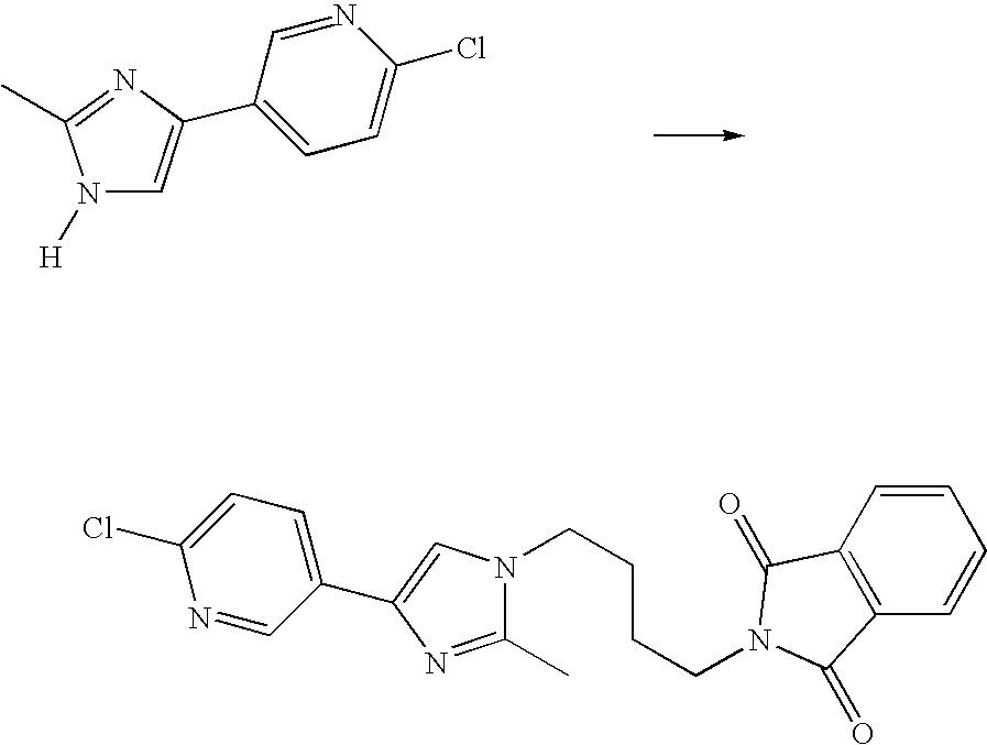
C1(C2=CN([H])C(C)=N2)=CC=C(Cl)N=C1.C1=CC2=C(C=C1)C(=O)N(CCCCN1C(C)=NC(C3=CC=C(Cl)N=C3)=C1)C2=O
